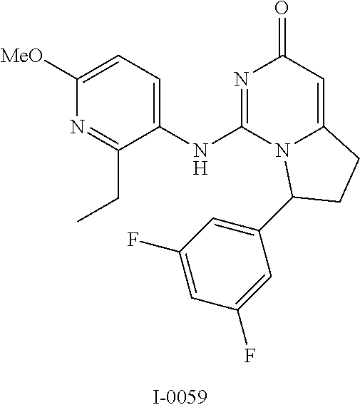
N1=C(NC2=CC=C([MeO])N=C2CC)N2C(=CC1=O)CCC2C1=CC(F)=CC(F)=C1
